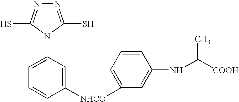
N1=C(S)N(C2=CC=CC([NHCO]C3=CC=CC(NC([COOH])C)=C3)=C2)C(S)=N1
